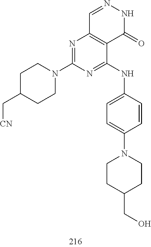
C1=NNC(=O)C2=C1N=C(N1CCC(C[CN])CC1)N=C2NC1=CC=C(N2CCC(CO)CC2)C=C1
